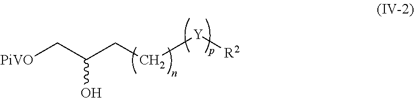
[PiVO]CC(CC[Y][R2])O
